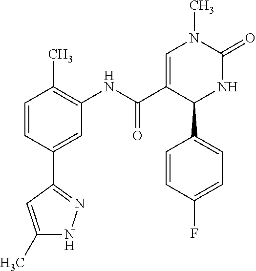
C1=CC(C)=C(NC(C2=CN(C)C(=O)NC2C2=CC=C(F)C=C2)=O)C=C1C1=NNC(C)=C1
